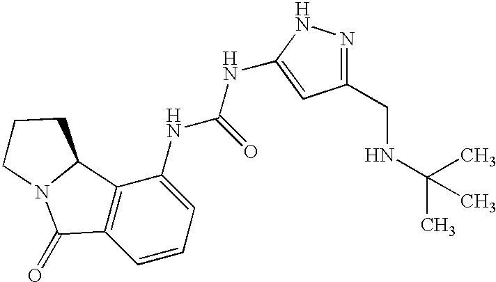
C1=CC=C(NC(NC2=CC(CNC(C)(C)C)=NN2)=O)C2=C1C(=O)N1C2CCC1
